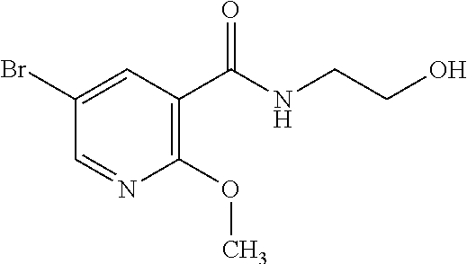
C1(Br)=CC(C(NCCO)=O)=C(OC)N=C1
